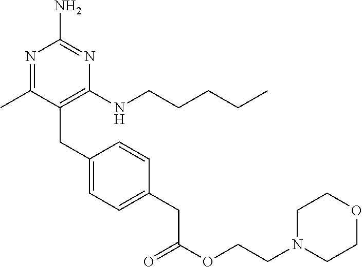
N1=C(C)C(CC2=CC=C(CC(OCCN3CCOCC3)=O)C=C2)=C(NCCCCC)N=C1N
